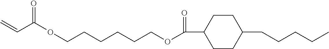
C1CC(C(OCCCCCCOC(=O)C=C)=O)CCC1CCCCC
